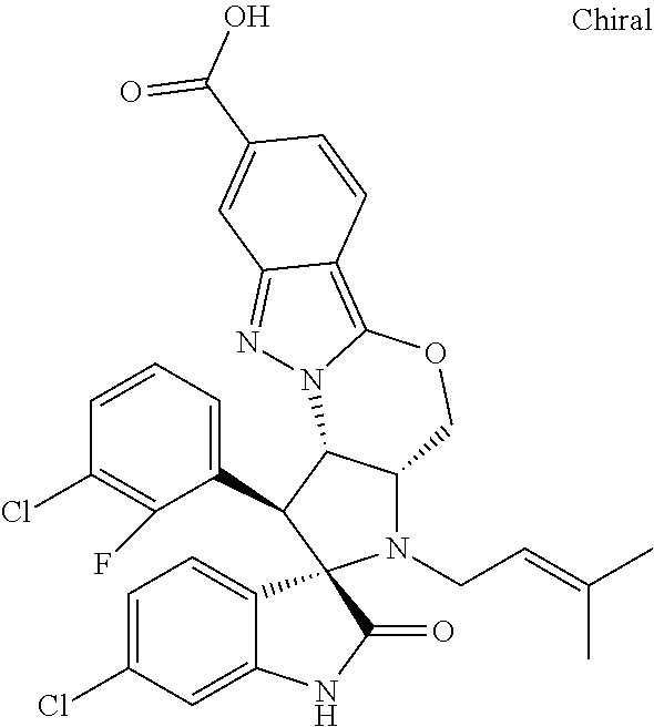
C1=CC=C(C2C3C(N(CC=C(C)C)C24C2=CC=C(Cl)C=C2NC4=O)COC2=C4C(=NN32)C=C(C(O)=O)C=C4)C(F)=C1Cl
